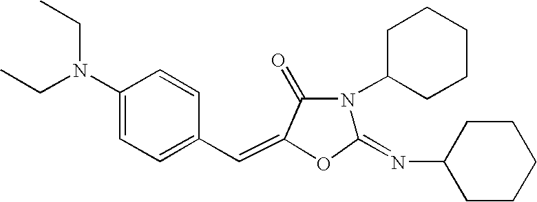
C1(N(CC)CC)=CC=C(C=C2OC(=NC3CCCCC3)N(C3CCCCC3)C2=O)C=C1
